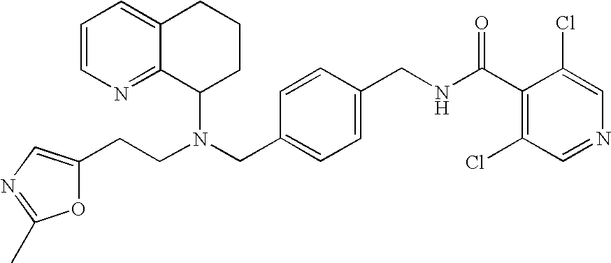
N(CC1=CC=C(CNC(C2=C(Cl)C=NC=C2Cl)=O)C=C1)(C1CCCC2=CC=CN=C12)CCC1=CN=C(C)O1
